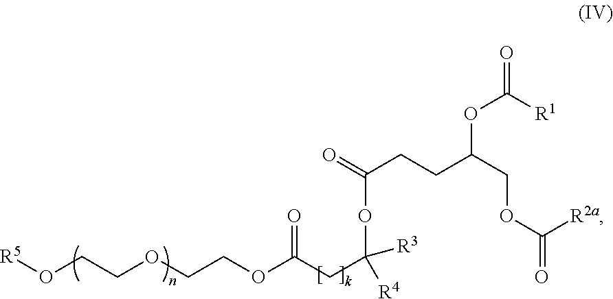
[R5]OCCOCCOC(CC(OC(CCC(COC(=O)[R2a])OC([R1])=O)=O)([R3])[R4])=O
